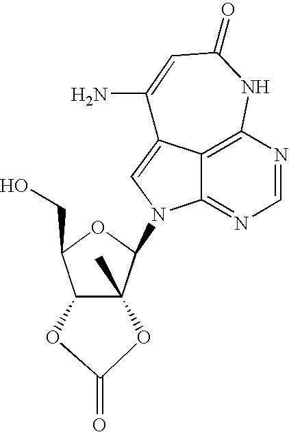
C12=C3N=CN=C1N(C1C4(C)C(C(CO)O1)OC(=O)O4)C=C2C(N)=CC(=O)N3
